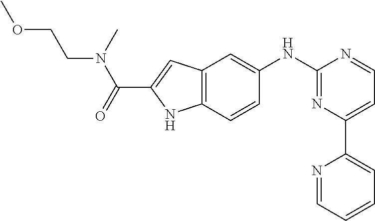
C1(NC2=CC3=C(C=C2)NC(C(N(CCOC)C)=O)=C3)=NC(C2=CC=CC=N2)=CC=N1
